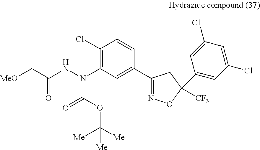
C1(Cl)=C(N(NC(C[MeO])=O)C(=O)OC([Me])([Me])[Me])C=C(C2=NOC(C3=CC(Cl)=CC(Cl)=C3)([CF3])C2)C=C1
